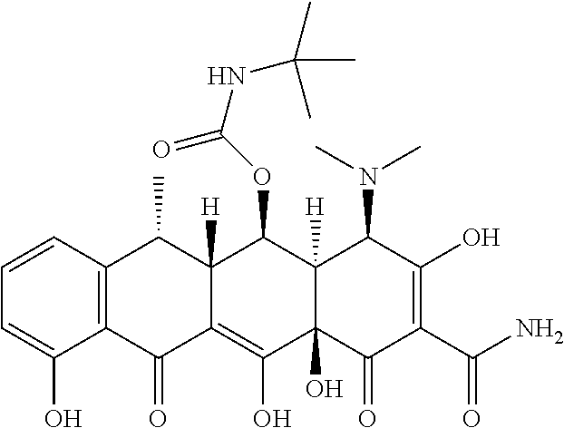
C1=CC2=C(C(O)=C1)C(=O)C1=C(O)C3(O)C([H])(C(OC(=O)NC(C)(C)C)C1([H])C2C)C(N(C)C)C(O)=C(C(N)=O)C3=O
